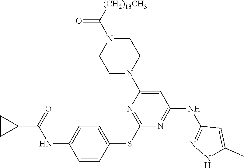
C1=C(N2CCN(C([(CH2)13CH3])=O)CC2)N=C(SC2=CC=C(NC(C3CC3)=O)C=C2)N=C1NC1=NNC(C)=C1
